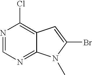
N1=CN=C2C(=C1Cl)C=C(Br)N2C
